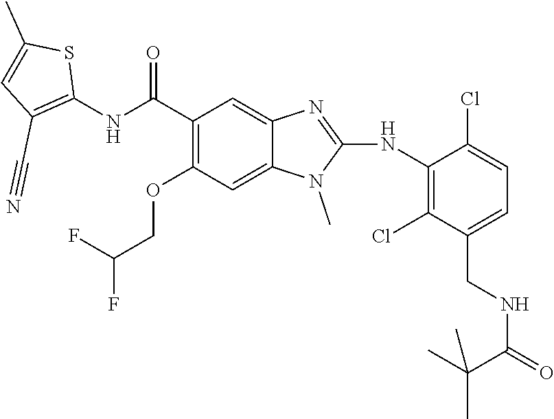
C1(NC(C2=C(OCC(F)F)C=C3C(=C2)N=C(NC2=C(Cl)C(CNC(=O)C(C)(C)C)=CC=C2Cl)N3C)=O)=C(C#N)C=C(C)S1
